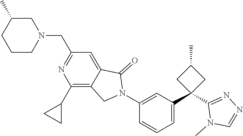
C1(N2C(=O)C3=CC(CN4CC(C)CCC4)=NC(C4CC4)=C3C2)=CC(C2(C3=NN=CN3C)CC(C)C2)=CC=C1
